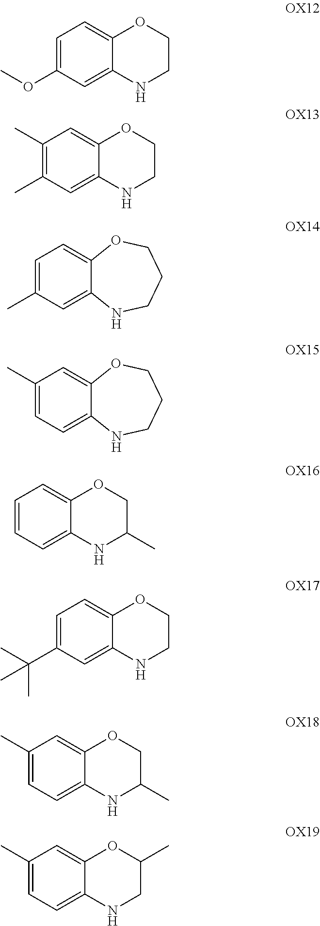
C1=C(OC)C=C2C(=C1)OCCN2.C1(C)=C(C)C=C2C(=C1)OCCN2.C1=C(C)C=C2C(=C1)OCCCN2.C1=C(C(C)(C)C)C=C2C(=C1)OCCN2.C1=CC=C2C(=C1)OCC(C)N2.C1(C)=CC=C2C(=C1)OCC(C)N2.C1(C)=CC=C2C(=C1)OC(C)CN2.C1(C)=CC=C2C(=C1)OCCCN2
